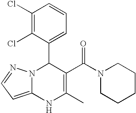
C1(Cl)=C(Cl)C(C2N3C(=CC=N3)NC(C)=C2C(N2CCCCC2)=O)=CC=C1
